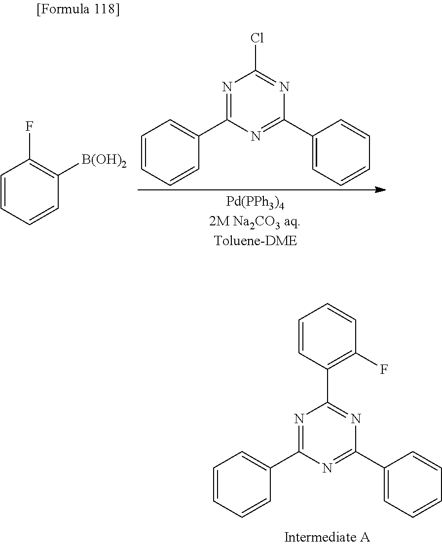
N1=C(C2=CC=CC=C2)N=C(C2=CC=CC=C2)N=C1C1=C(F)C=CC=C1.N1=C(C2=CC=CC=C2)N=C(C2=CC=CC=C2)N=C1Cl.C1=CC=CC([B(OH)2])=C1F
